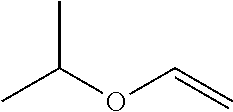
CC(OC=C)C
